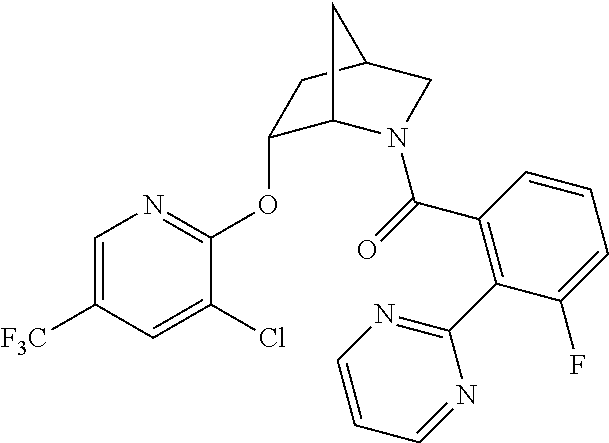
C1(OC2=NC=C([F3C])C=C2Cl)C2N(C(=O)C3=C(C4=NC=CC=N4)C(F)=CC=C3)CC(C1)C2
